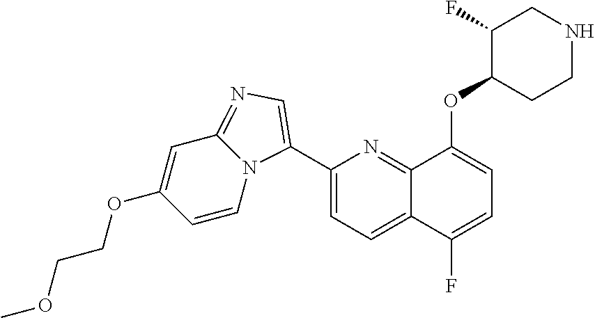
C1(C2=CN=C3C=C(OCCOC)C=CN32)=CC=C2C(=N1)C(OC1CCNCC1F)=CC=C2F
